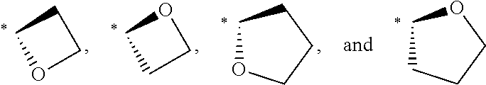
C1OCCC1.C1CCCO1.C1OCC1.C1CCO1
